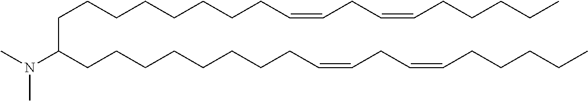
CN(C(CCCCCCCCC=CCC=CCCCCC)CCCCCCCCC=CCC=CCCCCC)C
